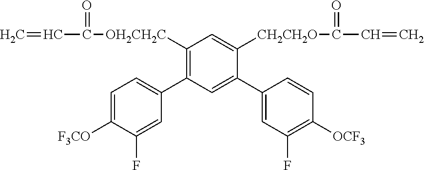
C1([OH2CH2C]C(C=C)=O)=C(C2=CC=C([F3CO])C(F)=C2)C=C(C2=CC(F)=C([OCF3])C=C2)C([CH2CH2O]C(C=C)=O)=C1
